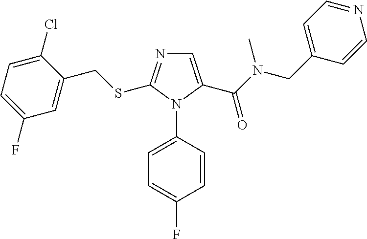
C1(F)=CC=C(Cl)C(CSC2=NC=C(C(N(CC3=CC=NC=C3)C)=O)N2C2=CC=C(F)C=C2)=C1
